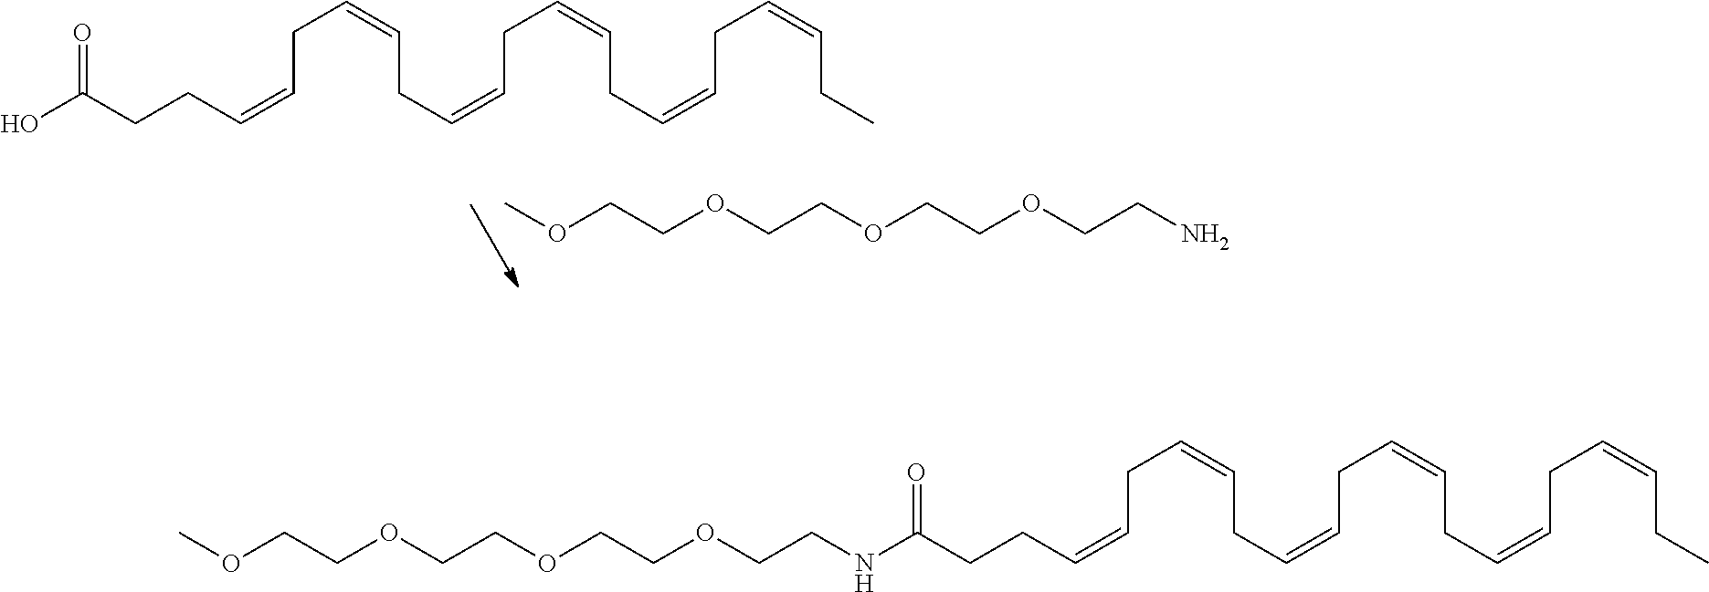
C(OCCOCCOCCN)COC.C(C=CCCC(=O)O)C=CCC=CCC=CCC=CCC=CCC.C(OCCOCCOCCNC(=O)CCC=CCC=CCC=CCC=CCC=CCC=CCC)COC
